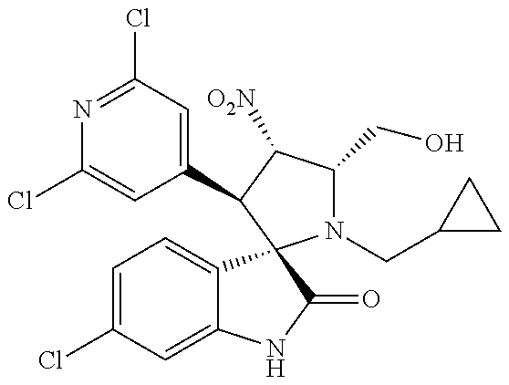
N1=C(Cl)C=C(C2C([O2N])C(CO)N(CC3CC3)C23C2=CC=C(Cl)C=C2NC3=O)C=C1Cl
